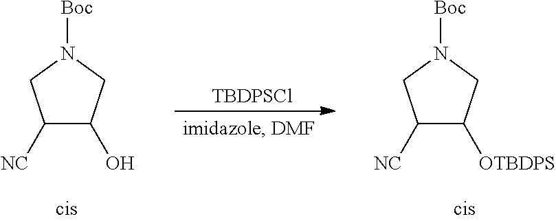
C1([NC])C(O)CN([Boc])C1.[TBDPSCl].C1([NC])C([OTBDPS])CN([Boc])C1
